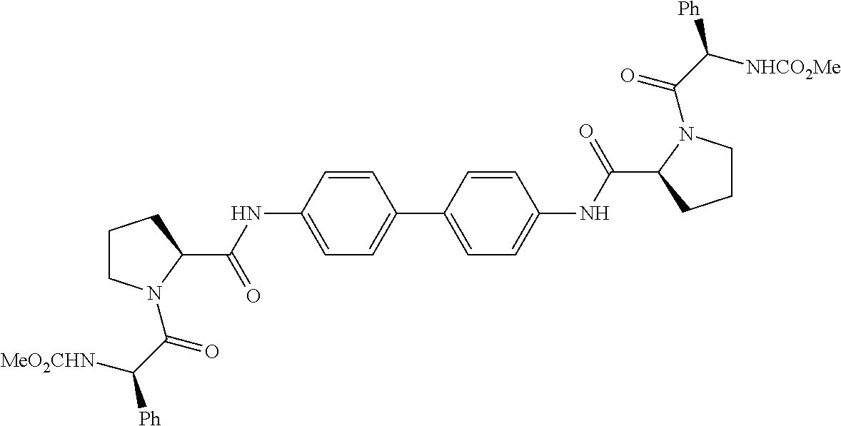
C1CN(C(C([Ph])[MeO2CHN])=O)C(C(NC2=CC=C(C3=CC=C(NC(=O)C4CCCN4C(=O)C([Ph])[NHCO2Me])C=C3)C=C2)=O)C1
